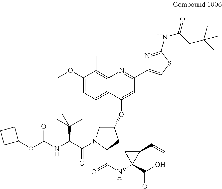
C1(OC(NC(C(=O)N2CC(OC3=CC(C4=CSC(NC(=O)CC(C)(C)C)=N4)=NC4=C(C)C(OC)=CC=C34)CC2C(NC2(C(O)=O)C(C=C)C2)=O)C(C)(C)C)=O)CCC1
